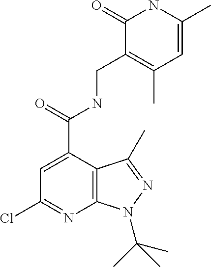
C1(=O)C(CNC(C2=CC(Cl)=NC3=C2C(C)=NN3C(C)(C)C)=O)=C(C)C=C(C)N1
